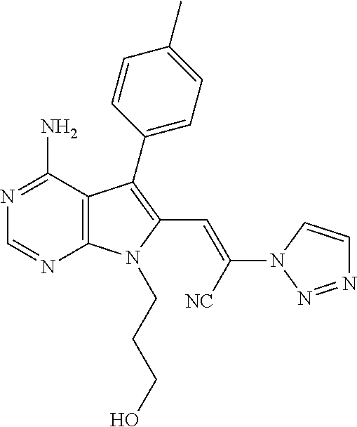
N1=C(N)C2=C(N=C1)N(CCCO)C(C=C(N1N=NC=C1)[NC])=C2C1=CC=C(C)C=C1
